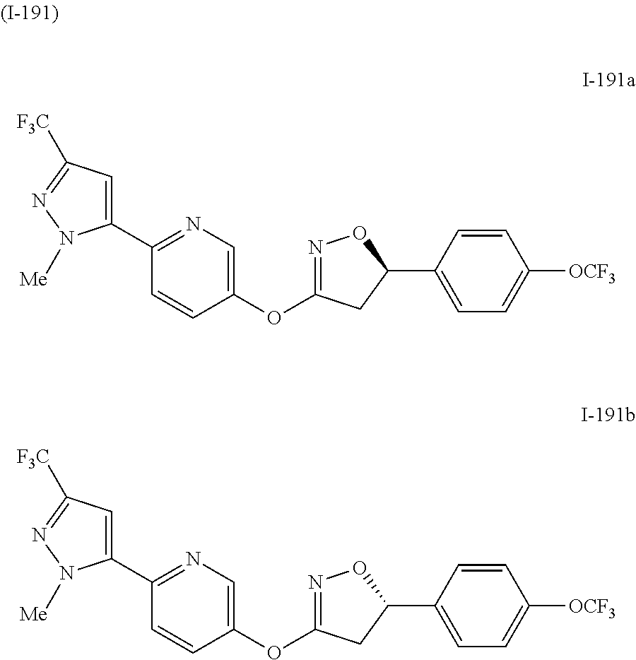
C1(C2=NC=C(OC3=NOC(C4=CC=C([OCF3])C=C4)C3)C=C2)=CC([F3C])=NN1[Me].C1(C2=NC=C(OC3=NOC(C4=CC=C([OCF3])C=C4)C3)C=C2)=CC([F3C])=NN1[Me]
